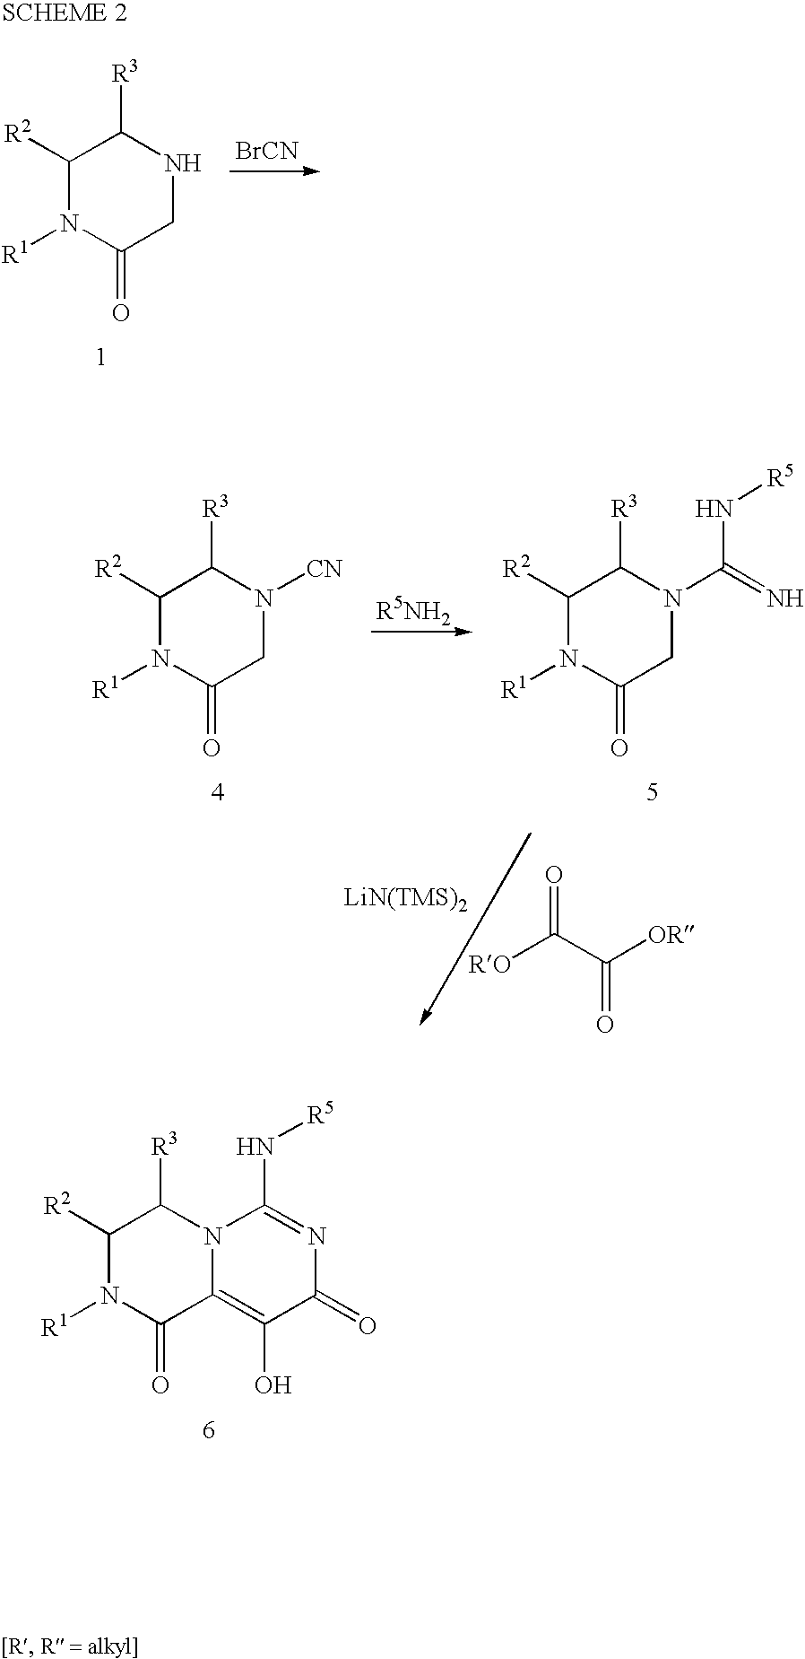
C1([R2])N([R1])C(=O)CNC1[R3].[BrCN].[LiN(TMS)2].[RO]C(C([OR])=O)=O.C1([R2])N([R1])C(=O)CN([CN])C1[R3].C1([R2])N([R1])C(=O)CN(C(=N)N[R5])C1[R3].C1([R2])N([R1])C(=O)C2=C(O)C(=O)N=C(N[R5])N2C1[R3]
